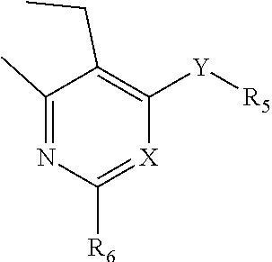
C1(C)=NC([R6])=[X]C([Y][R5])=C1CC
